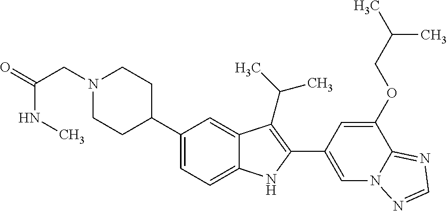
C1(C2CCN(CC(NC)=O)CC2)=CC=C2C(=C1)C(C(C)C)=C(C1=CN3C(=NC=N3)C(OCC(C)C)=C1)N2
